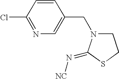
C1=CC(Cl)=NC=C1CN1CCSC1=N[NC]
